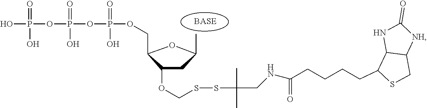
C1(OCSSC(C)(C)CNC(CCCCC2C3NC(=O)[NH]C3CS2)=O)CC(C)OC1COP(OP(OP(O)(O)=O)(O)=O)(O)=O
